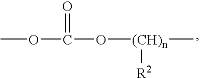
[(CH)n](C)([R2])OC(OC)=O
